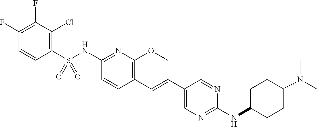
C1(S(NC2=NC(OC)=C(C=CC3=CN=C(NC4CCC(N(C)C)CC4)N=C3)C=C2)(=O)=O)=C(Cl)C(F)=C(F)C=C1
